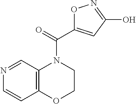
N1=CC2=C(C=C1)OCCN2C(C1=CC(O)=NO1)=O
